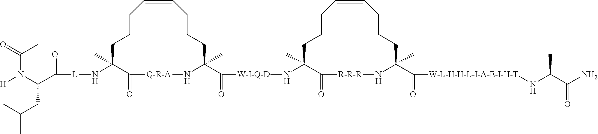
C1CCC=CCCCC(C(=O)[W-I-Q-D]NC2(C)CCCC=CCCCC(C(=O)[W-L-H-H-L-I-A-E-I-H-T]NC(C(=O)N)C)(C)N[R-R-R]C2=O)(C)N[Q-R-A]C(=O)C1(C)N[L]C(C(N(C(=O)C)[H])CC(C)C)=O
